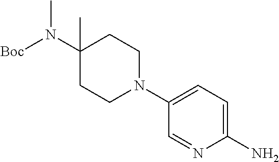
[Boc]N(C1(C)CCN(C2=CC=C(N)N=C2)CC1)C
